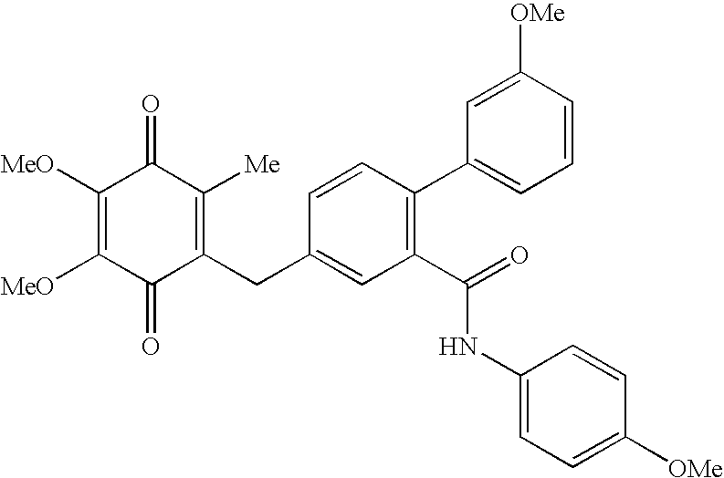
C1(=O)C(CC2=CC(C(NC3=CC=C([OMe])C=C3)=O)=C(C3=CC=CC([OMe])=C3)C=C2)=C([Me])C(=O)C([MeO])=C1[MeO]
